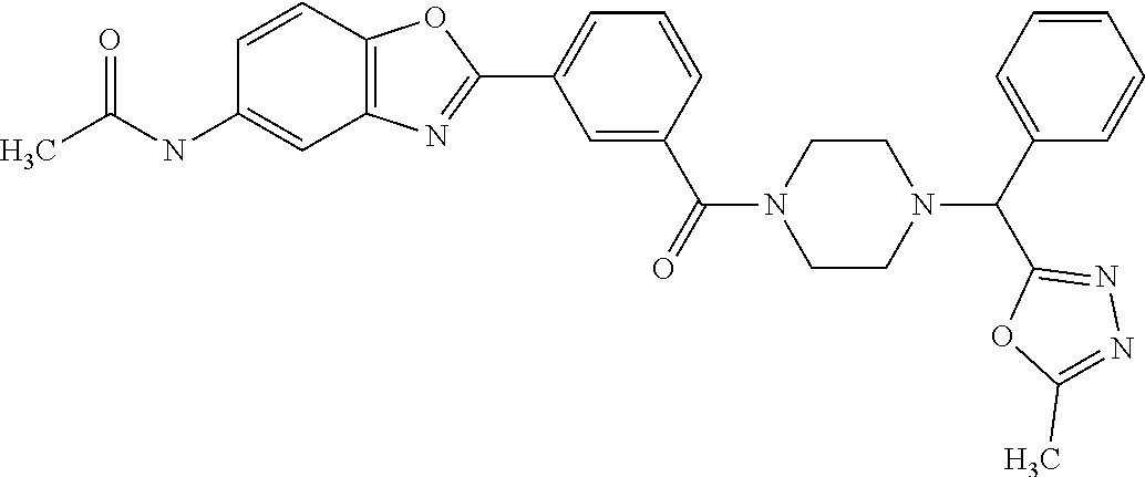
C1=C(C(=O)N2CCN(C(C3=CC=CC=C3)C3=NN=C(C)O3)CC2)C=CC=C1C1=NC2=C(O1)C=CC(NC(C)=O)=C2
